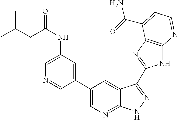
C1(C2=CN=C3C(=C2)C(C2=NC4=C(N2)N=CC=C4C(N)=O)=NN3)=CC(NC(CC(C)C)=O)=CN=C1
